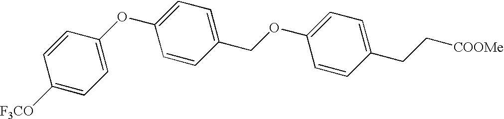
[F3CO]C1=CC=C(OC2=CC=C(COC3=CC=C(CC[COOMe])C=C3)C=C2)C=C1
